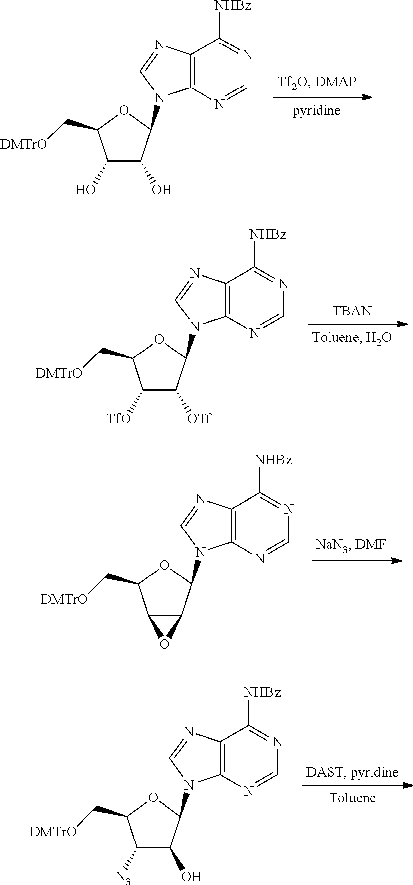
C1(O)C(O)C(N2C3=C(C([NHBz])=NC=N3)N=C2)OC1C[DMTrO].C1([TfO])C([OTf])C(N2C3=C(C([NHBz])=NC=N3)N=C2)OC1C[DMTrO].C12C(C(N3C4=C(C([NHBz])=NC=N4)N=C3)OC1C[DMTrO])O2.C1([N3])C(O)C(N2C3=C(C([NHBz])=NC=N3)N=C2)OC1C[DMTrO]
